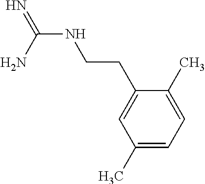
N(C(N)=N)CCC1=CC(C)=CC=C1C
